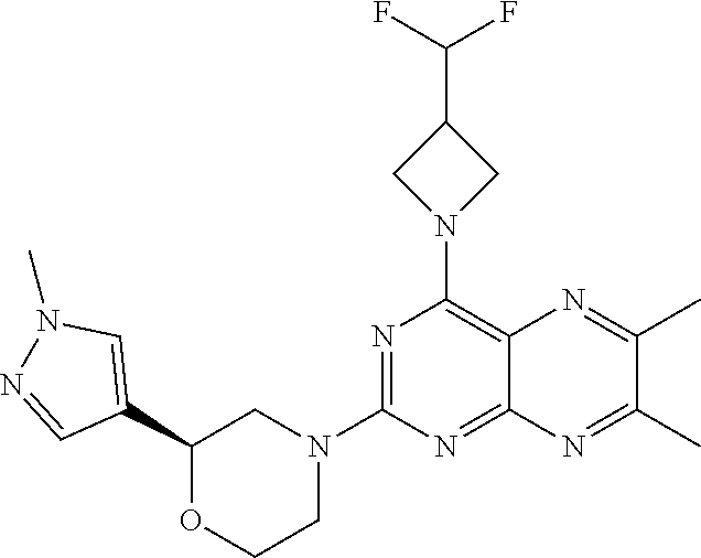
C1(C2=CN(C)N=C2)OCCN(C2=NC(N3CC(C(F)F)C3)=C3C(=N2)N=C(C)C(C)=N3)C1
